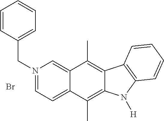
N1(CC2=CC=CC=C2)=CC=C2C(=C1)C(C)=C1C(=C2C)N([H])C2=C1C=CC=C2.Br
